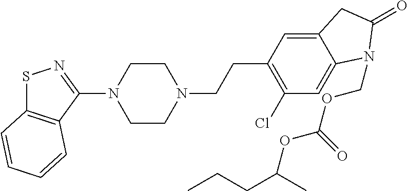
C1CN(CCC2=C(Cl)C=C3C(=C2)CC(=O)N3COC(OC(CCC)C)=O)CCN1C1=NSC2=C1C=CC=C2
